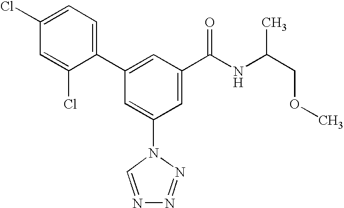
C1(C2=CC(C(NC(COC)C)=O)=CC(N3C=NN=N3)=C2)=CC=C(Cl)C=C1Cl
